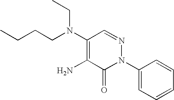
C1(N(CC)CCCC)=C(N)C(=O)N(C2=CC=CC=C2)N=C1
